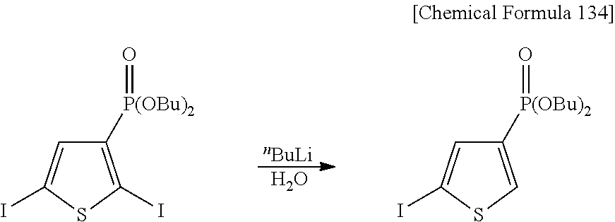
[nBuLi].O.C1([P(OBu)2]=O)=C(I)SC(I)=C1.C1([P(OBu)2]=O)=CSC(I)=C1
